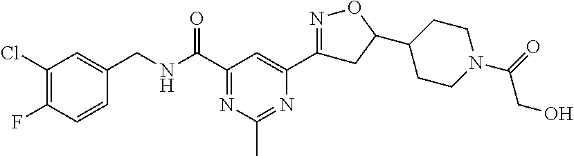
C1(Cl)=C(F)C=CC(CNC(C2=NC(C)=NC(C3=NOC(C4CCN(C(=O)CO)CC4)C3)=C2)=O)=C1
